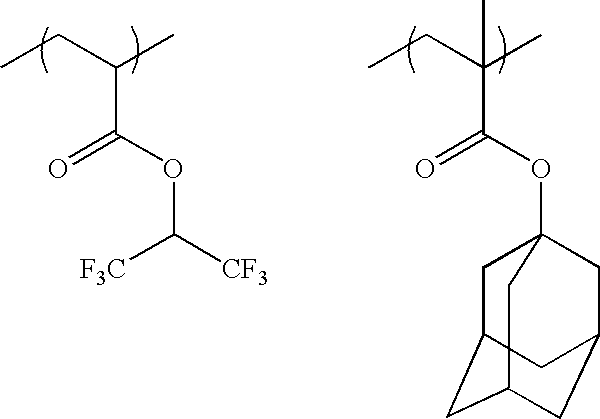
CCC(C)C(OC([CF3])[F3C])=O.CCC(C)(C(OC12CC3CC(CC(C1)C3)C2)=O)C
